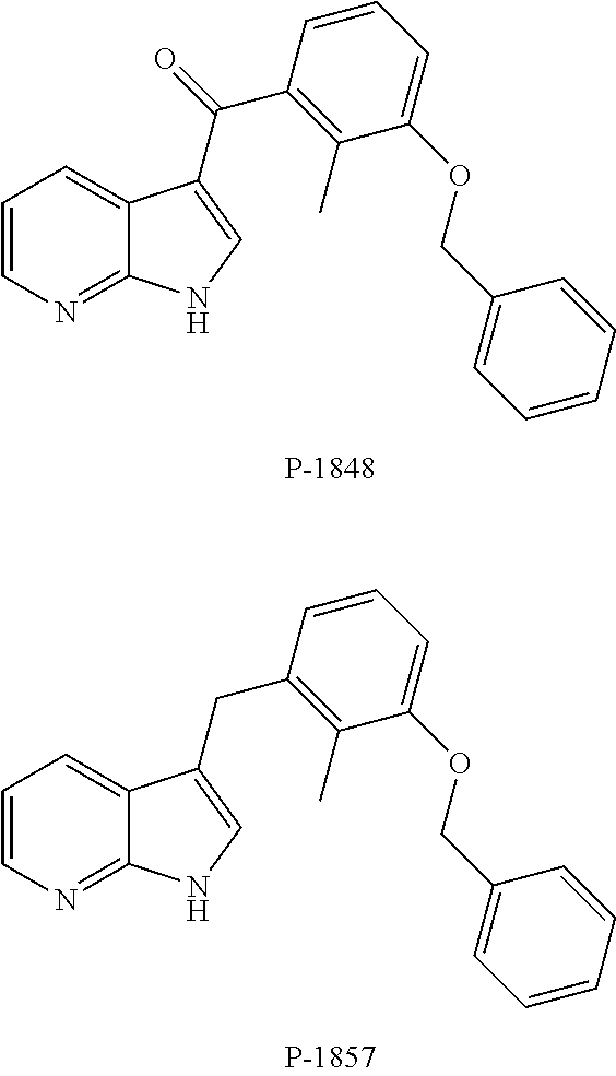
C1=CC(CC2=CNC3=NC=CC=C32)=C(C)C(OCC2=CC=CC=C2)=C1.C1=CC(C(=O)C2=CNC3=NC=CC=C32)=C(C)C(OCC2=CC=CC=C2)=C1
